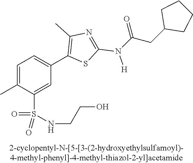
C1=C(C)C(S(NCCO)(=O)=O)=CC(C2=C(C)N=C(N([H])C(CC3CCCC3)=O)S2)=C1
